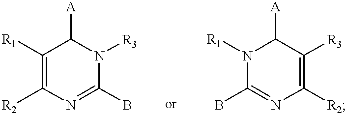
C1([R1])=C([R2])N=C(B)N([R3])C1[A].N1([R1])C(B)=NC([R2])=C([R3])C1[A]
